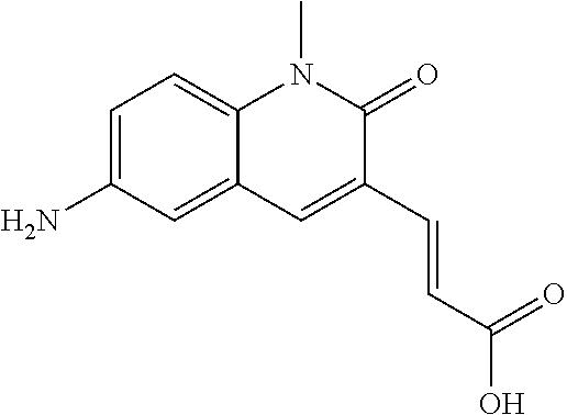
C1=C(N)C=C2C(=C1)N(C)C(=O)C(C=CC(O)=O)=C2
